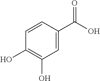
C1=C(C(O)=O)C=CC(O)=C1O
